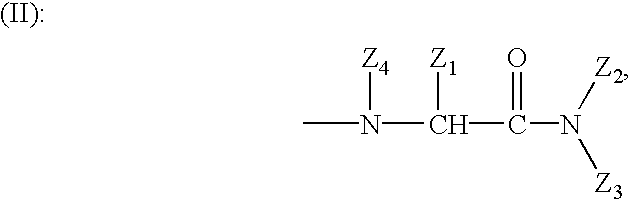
CN([Z4])C([Z1])C(N([Z3])[Z2])=O
